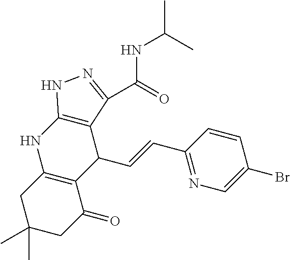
C12=C(CC(C)(C)CC1=O)NC1=C(C2C=CC2=NC=C(Br)C=C2)C(C(NC(C)C)=O)=NN1
